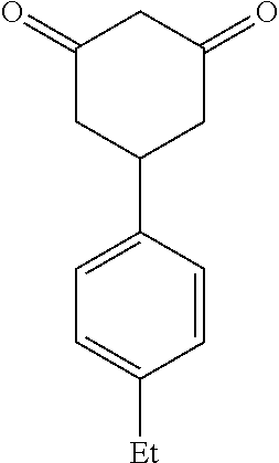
C1(=O)CC(C2=CC=C([Et])C=C2)CC(=O)C1
